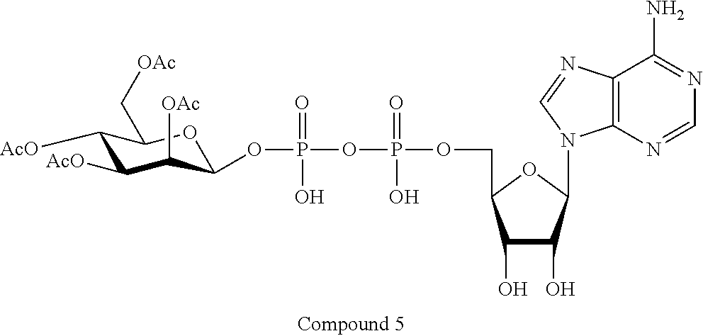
C1([AcO])C([AcO])C([OAc])C(OP(=O)(O)OP(=O)(O)OCC2C(O)C(O)C(N3C4=C(N=C3)C(N)=NC=N4)O2)OC1C[OAc]
